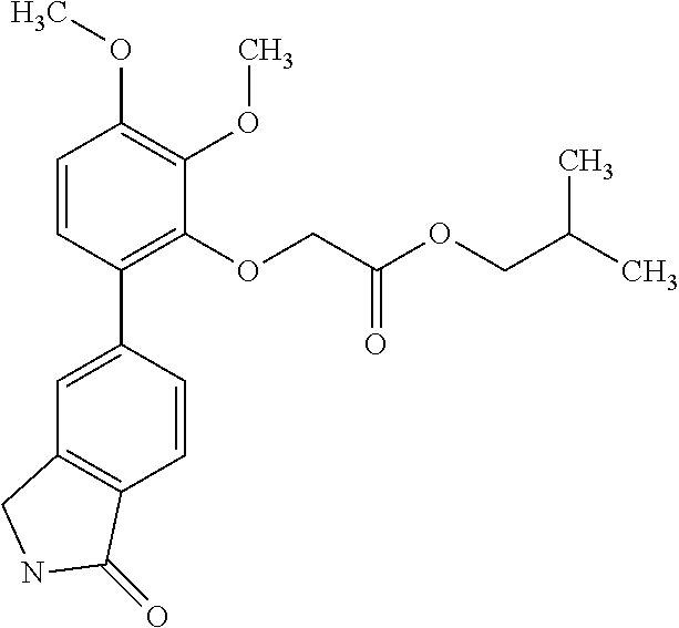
C1=C(C2=C(OCC(OCC(C)C)=O)C(OC)=C(OC)C=C2)C=CC2=C1CNC2=O
